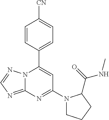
C12=NC=NN1C(C1=CC=C([CN])C=C1)=CC(N1CCCC1C(=O)NC)=N2
